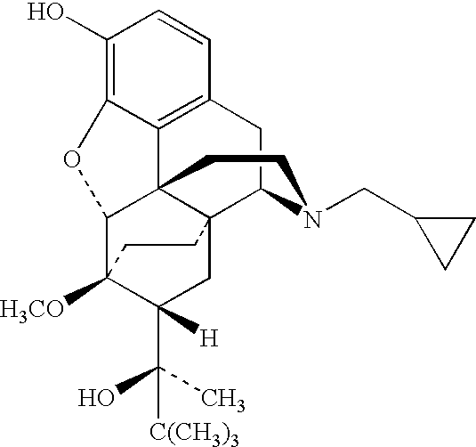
C1(O)=C2C3=C(C=C1)CC1N(CC4CC4)CCC34C(C3([H3CO])C(C(C)(O)[C(CH3)3])([H])CC41CC3)O2
